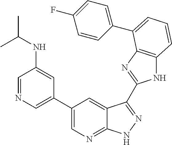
C1(C2=CN=CC(NC(C)C)=C2)=CN=C2C(=C1)C(C1=NC3=C(N1)C=CC=C3C1=CC=C(F)C=C1)=NN2
